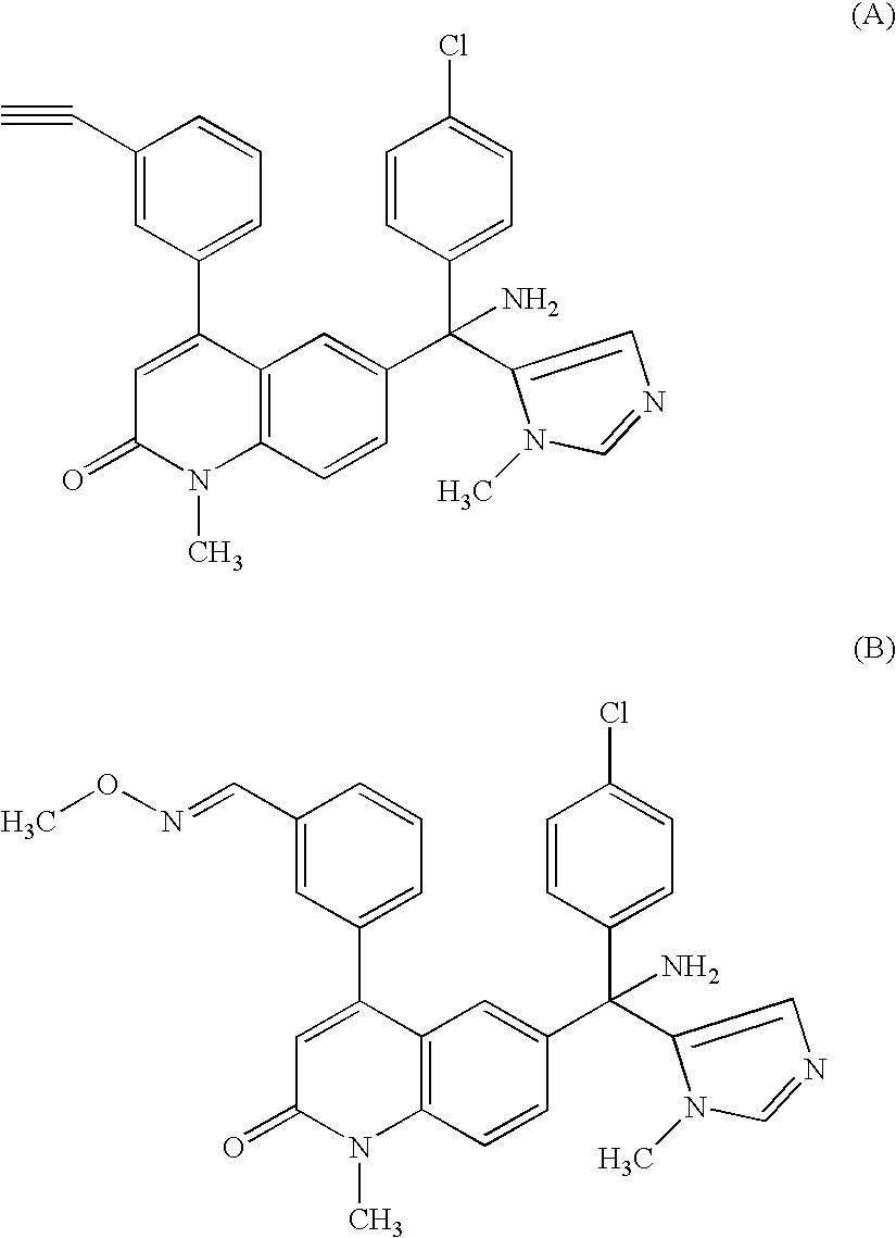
C1(C#C)=CC(C2=CC(=O)N(C)C3=C2C=C(C(C2=CC=C(Cl)C=C2)(N)C2=CN=CN2C)C=C3)=CC=C1.C1(C=NOC)=CC(C2=CC(=O)N(C)C3=C2C=C(C(C2=CC=C(Cl)C=C2)(N)C2=CN=CN2C)C=C3)=CC=C1
